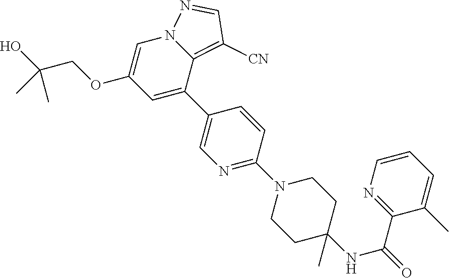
N1=C(N2CCC(NC(=O)C3=NC=CC=C3C)(C)CC2)C=CC(C2=CC(OCC(O)(C)C)=CN3C2=C([CN])C=N3)=C1
